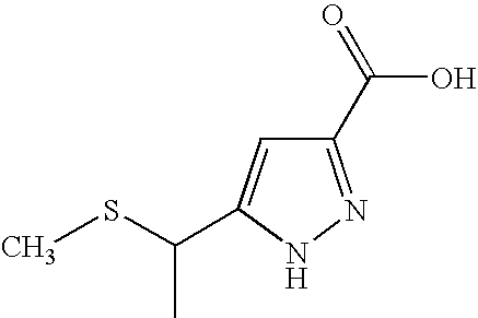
C1(C(=O)O)=NNC(C(SC)C)=C1
